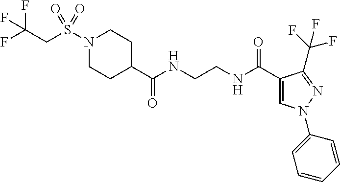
C1CC(C(NCCNC(C2=CN(C3=CC=CC=C3)N=C2C(F)(F)F)=O)=O)CCN1S(=O)(CC(F)(F)F)=O
